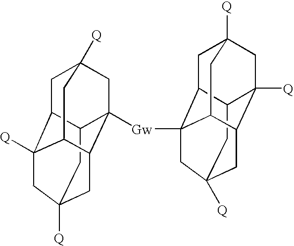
C1C2C3([Q])CC4([Q])CC5C([Gw]C67C8CC9([Q])CC%10([Q])C8CC([Q])(C6)CC%10C7C9)(CC1([Q])CC35)C2C4
